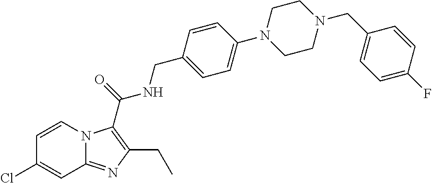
C1=C(Cl)C=CN2C1=NC(CC)=C2C(NCC1=CC=C(N2CCN(CC3=CC=C(F)C=C3)CC2)C=C1)=O
